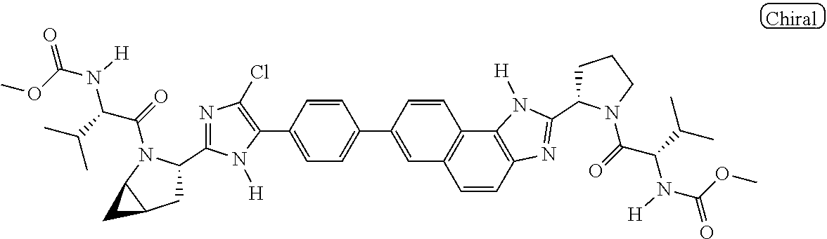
C1(C2=CC=C(C3=CC4=C(C5=C(N=C(C6CCCN6C(=O)C(C(C)C)N(C(OC)=O)[H])N5[H])C=C4)C=C3)C=C2)=C(Cl)N=C(C2CC3C(N2C(=O)C(C(C)C)N(C(OC)=O)[H])C3)N1[H]
